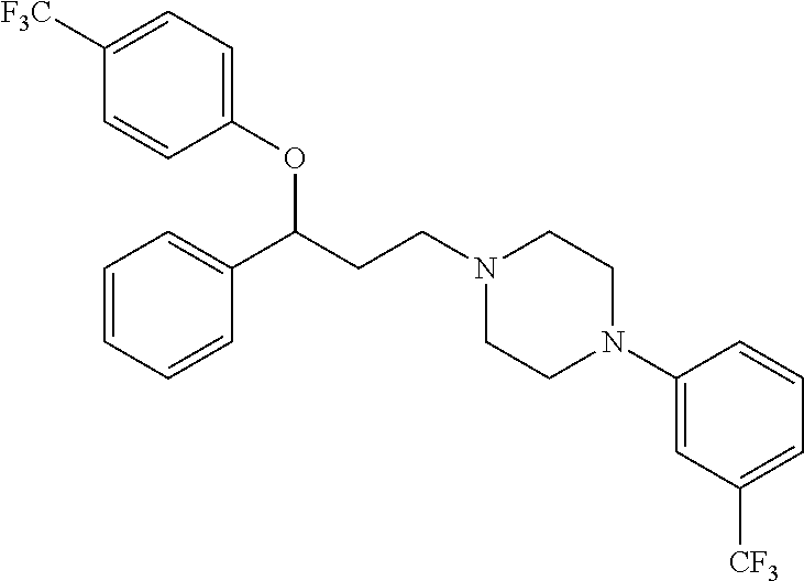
C1(OC(CCN2CCN(C3=CC([CF3])=CC=C3)CC2)C2=CC=CC=C2)=CC=C([F3C])C=C1
